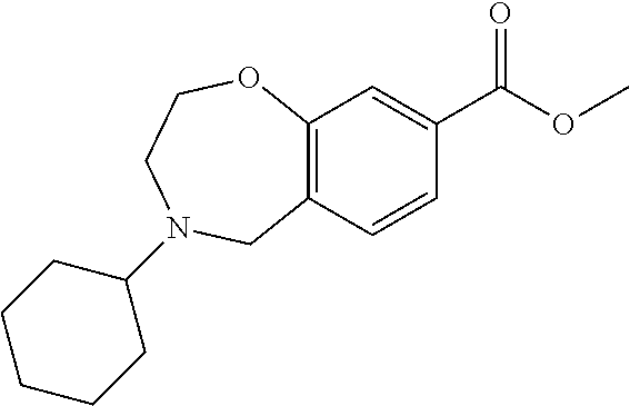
C12=C(C=CC(C(OC)=O)=C1)CN(C1CCCCC1)CCO2
